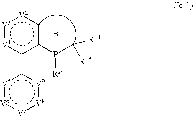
[V3]1:[V4]c(-c2[V5]:[V6]:[V7]:[V8]:[V9]2)c(P(C([R15])[R14])[RP])c[V2]:1.B
